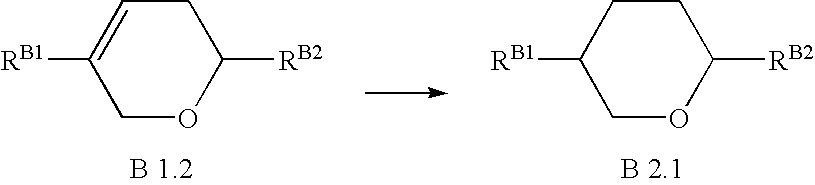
C1OC([RB2])CC=C1[RB1].C1OC([RB2])CCC1[RB1]
